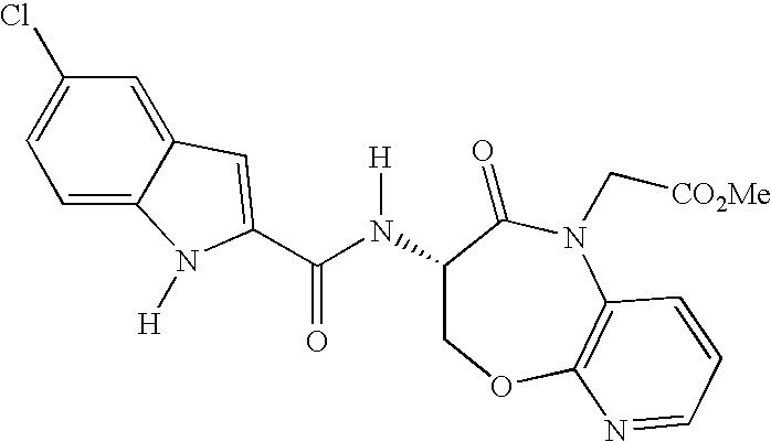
C1=C2C(=CC(Cl)=C1)C=C(C(N([H])C1COC3=C(N(C[CO2Me])C1=O)C=CC=N3)=O)N2[H]
